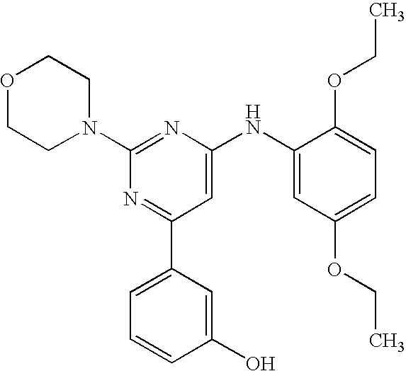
C1(N2CCOCC2)=NC(NC2=CC(OCC)=CC=C2OCC)=CC(C2=CC=CC(O)=C2)=N1
